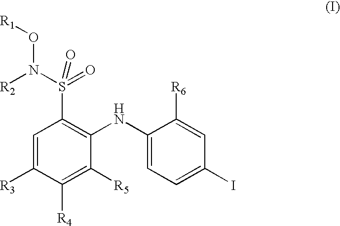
C1=C([R3])C([R4])=C([R5])C(NC2=CC=C(I)C=C2[R6])=C1S(N([R2])O[R1])(=O)=O
